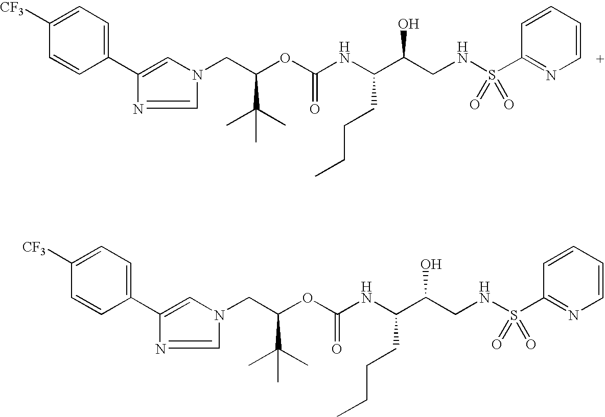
C(OC(NC(C(CNS(C1=NC=CC=C1)(=O)=O)O)CCCC)=O)(CN1C=C(C2=CC=C([CF3])C=C2)N=C1)C(C)(C)C.C(OC(NC(C(CNS(C1=NC=CC=C1)(=O)=O)O)CCCC)=O)(CN1C=C(C2=CC=C([CF3])C=C2)N=C1)C(C)(C)C
